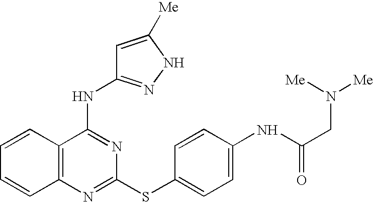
C1=CC2=C(C=C1)N=C(SC1=CC=C(NC(CN([Me])[Me])=O)C=C1)N=C2NC1=NNC([Me])=C1
